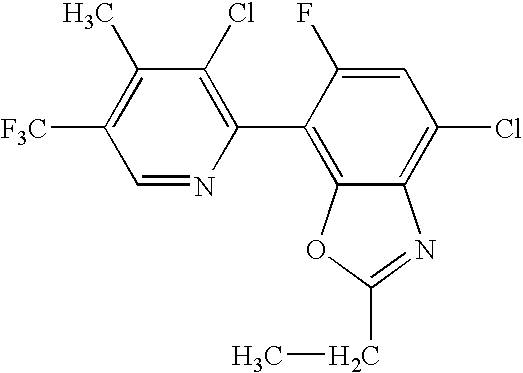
C1(Cl)=C(C2=C3C(=C(Cl)C=C2F)N=C(CC)O3)N=CC([F3C])=C1C
